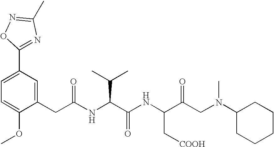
C1=C(OC)C(CC(NC(C(NC(C(CN(C2CCCCC2)C)=O)C[COOH])=O)C(C)C)=O)=CC(C2=NC(C)=NO2)=C1
